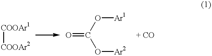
[COOAr1][COOAr2].O=C(O[Ar2])O[Ar1]
